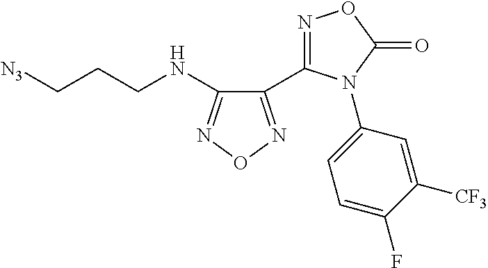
C1(C2=NOC(=O)N2C2=CC=C(F)C([CF3])=C2)=NON=C1NCCC[N3]
